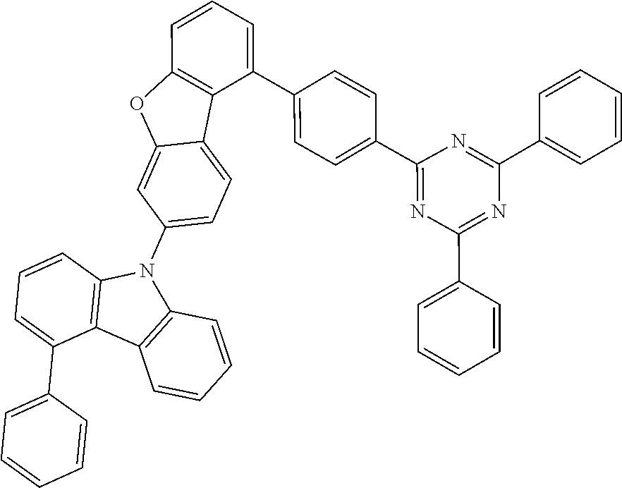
C12=C(OC3=CC(N4C5=C(C6=C4C=CC=C6)C(C4=CC=CC=C4)=CC=C5)=CC=C13)C=CC=C2C1=CC=C(C2=NC(C3=CC=CC=C3)=NC(C3=CC=CC=C3)=N2)C=C1
